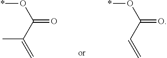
O(*)C(C(C)=C)=O.O(*)C(C=C)=O
